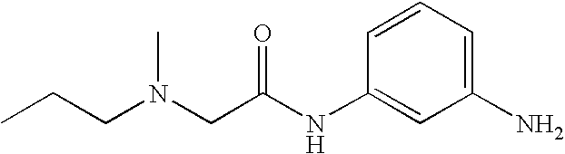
C1=CC=C(N)C=C1NC(CN(CCC)C)=O
